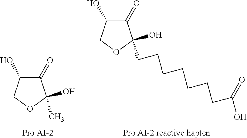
C1(=O)C(O)COC1(CCCCCCCC(O)=O)O.C1(=O)C(O)COC1(O)C.[Pro AI-2]
